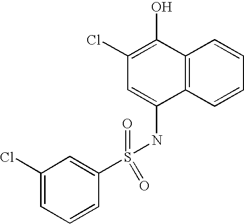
C12=C(C=CC=C1)C(NS(C1=CC(Cl)=CC=C1)(=O)=O)=CC(Cl)=C2O
